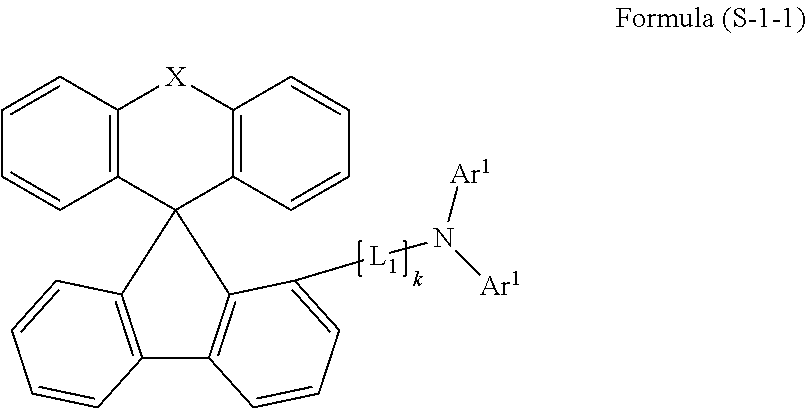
C12=C(C=CC=C1)C1(C3=C([X]2)C=CC=C3)C2=C(C3=C1C=CC=C3)C=CC=C2[L1]N([Ar1])[Ar1]
